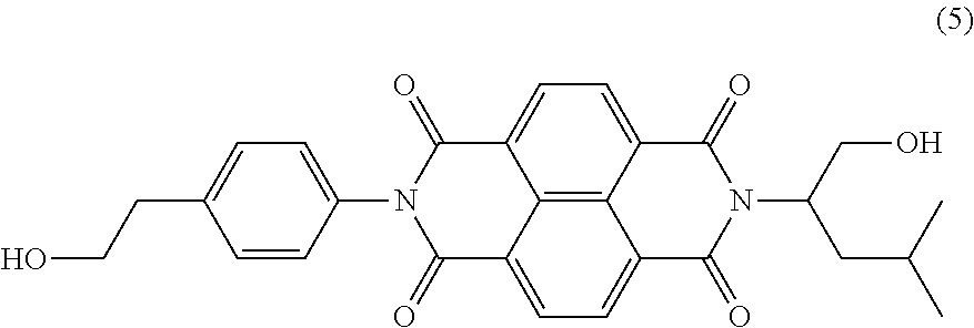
C1(=O)C2=CC=C3C4=C2C(=CC=C4C(=O)N(C(CC(C)C)CO)C3=O)C(=O)N1C1=CC=C(CCO)C=C1
